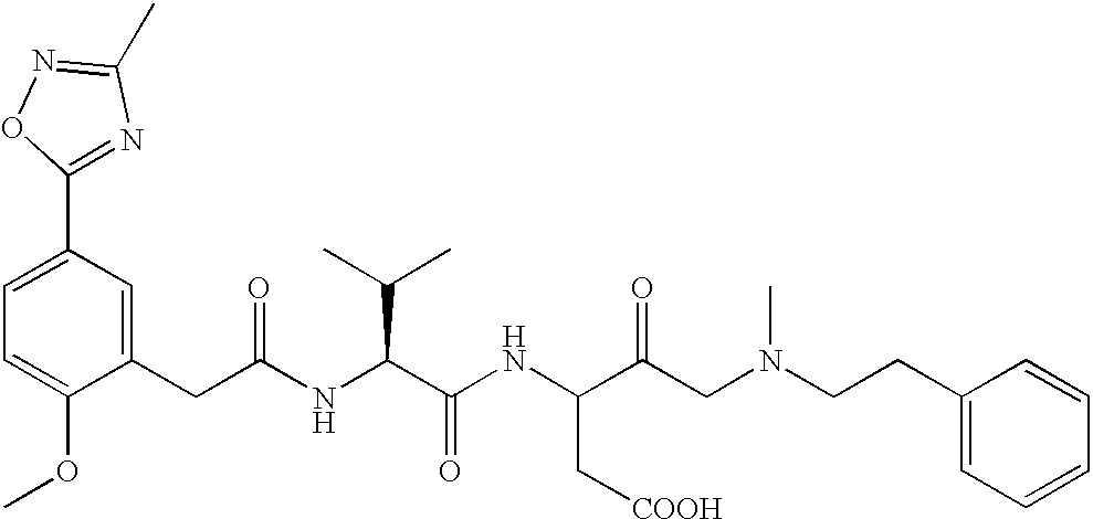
C1=C(OC)C(CC(NC(C(NC(C(CN(C)CCC2=CC=CC=C2)=O)C[COOH])=O)C(C)C)=O)=CC(C2=NC(C)=NO2)=C1
